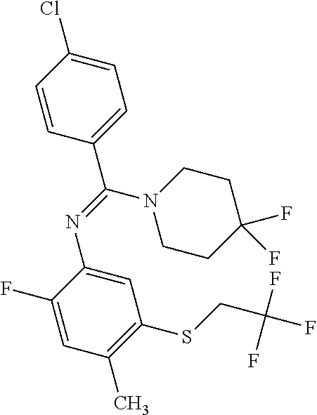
C1=C(Cl)C=CC(C(=NC2=CC(SCC(F)(F)F)=C(C)C=C2F)N2CCC(F)(F)CC2)=C1
